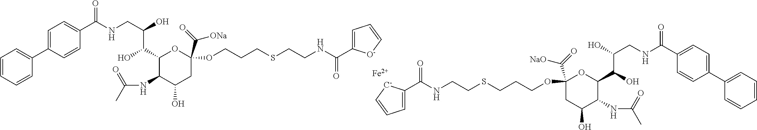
C1=CC=CC(C2=CC=C(C(=O)NCC(C(O)C3C(NC(=O)C)C(O)CC(C([ONa])=O)(OCCCSCCNC(=O)C4=CC=C[O-]4)O3)O)C=C2)=C1.[Fe].C(=O)(NCCSCCCOC1(C([NaO])=O)CC(O)C(NC(=O)C)C(C(C(O)CNC(C2=CC=C(C3=CC=CC=C3)C=C2)=O)O)O1)C1=CC=C[C-]1
